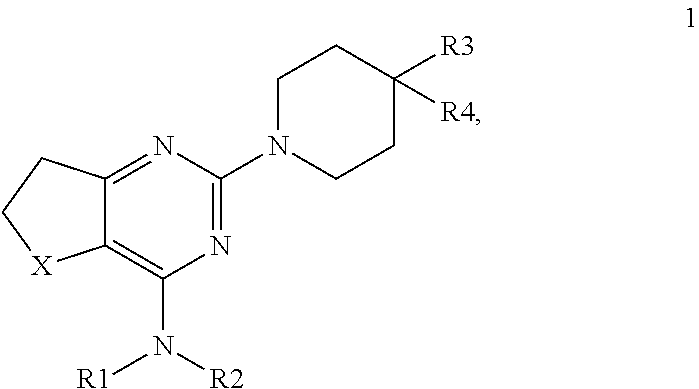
N1=C(N2CCC([R3])([R4])CC2)N=C2C(=C1N([R1])[R2])[X]CC2
